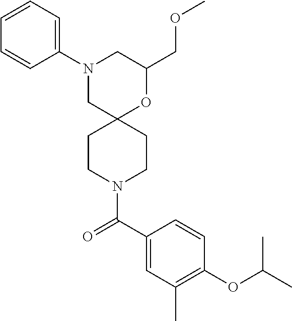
C1(COC)OC2(CN(C3=CC=CC=C3)C1)CCN(C(C1=CC(C)=C(OC(C)C)C=C1)=O)CC2
